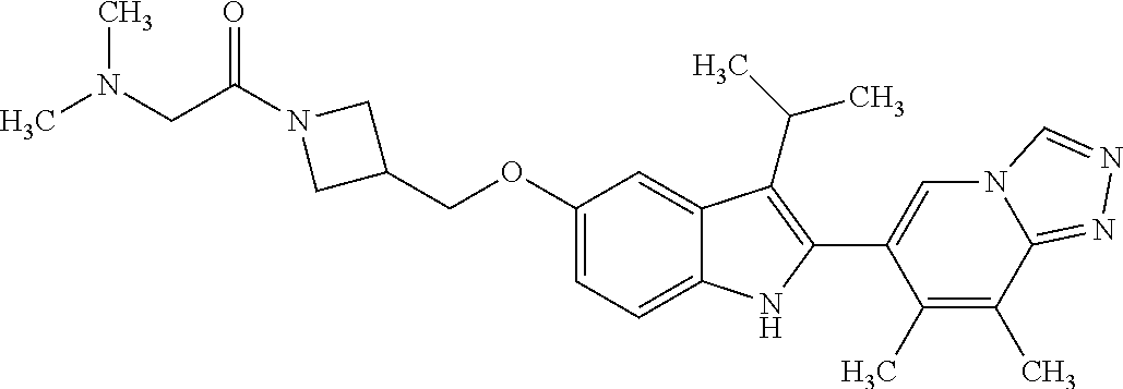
C(OC1=CC=C2C(=C1)C(C(C)C)=C(C1=CN3C(=NN=C3)C(C)=C1C)N2)C1CN(C(CN(C)C)=O)C1
